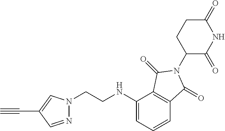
C1(=O)CCC(N2C(=O)C3=C(C(NCCN4N=CC(C#C)=C4)=CC=C3)C2=O)C(=O)N1
